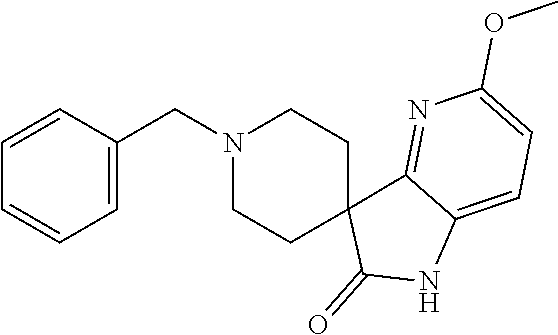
C1(=O)NC2=CC=C(OC)N=C2C12CCN(CC1=CC=CC=C1)CC2
